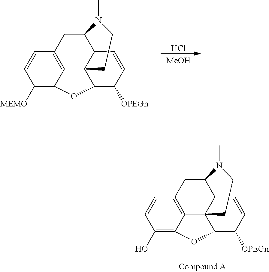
Cl.[MeOH].C12=C3C=CC([MEMO])=C1OC1C24C(C(C3)N(C)CC4)C=CC1[OPEGn].C12=C3C=CC(O)=C1OC1C24C(C(C3)N(C)CC4)C=CC1[OPEGn]
